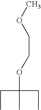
O(C)CCOC(C)(CC)CC
